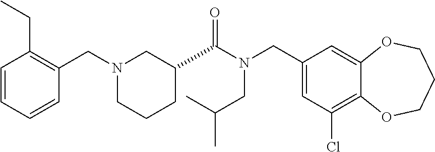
C1(CN(C(=O)C2CCCN(CC3=C(CC)C=CC=C3)C2)CC(C)C)=CC(Cl)=C2C(=C1)OCCCO2
